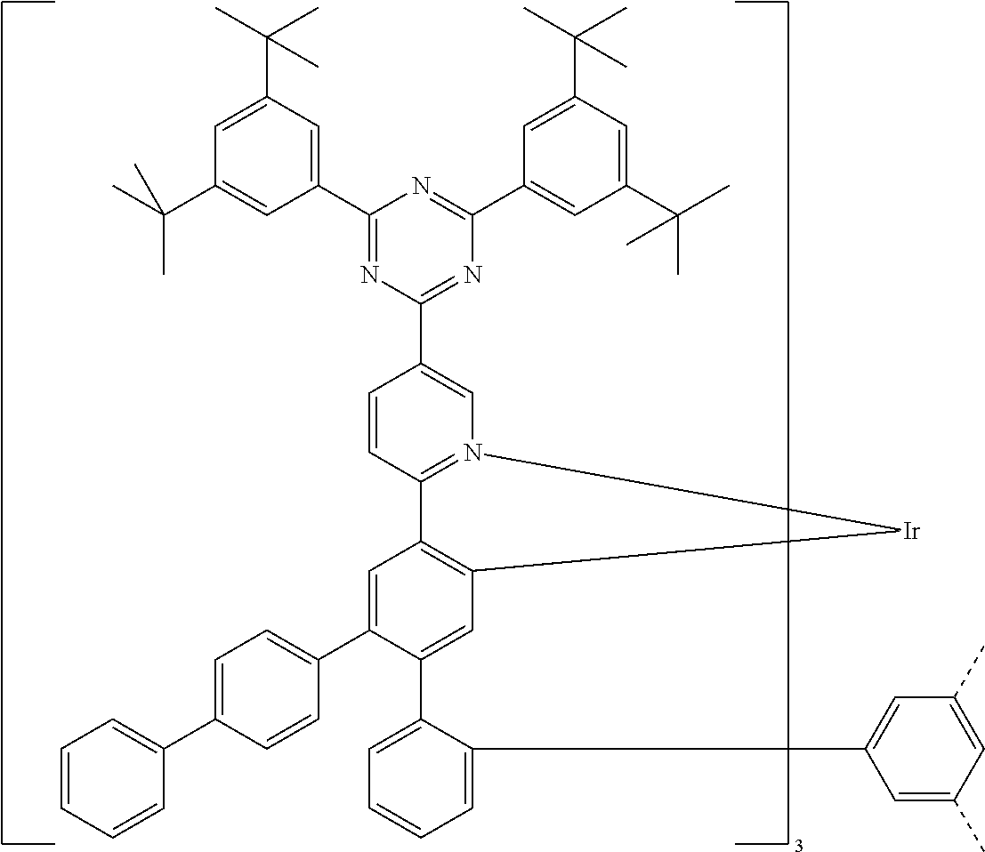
C1=C(C2=CC=CC=C2)C=CC(C2=CC3=C(C=C2C2=CC=CC=C2C2=CC(C)=CC(C)=C2)[Ir]N2=C3C=CC(C3=NC(C4=CC(C(C)(C)C)=CC(C(C)(C)C)=C4)=NC(C4=CC(C(C)(C)C)=CC(C(C)(C)C)=C4)=N3)=C2)=C1
